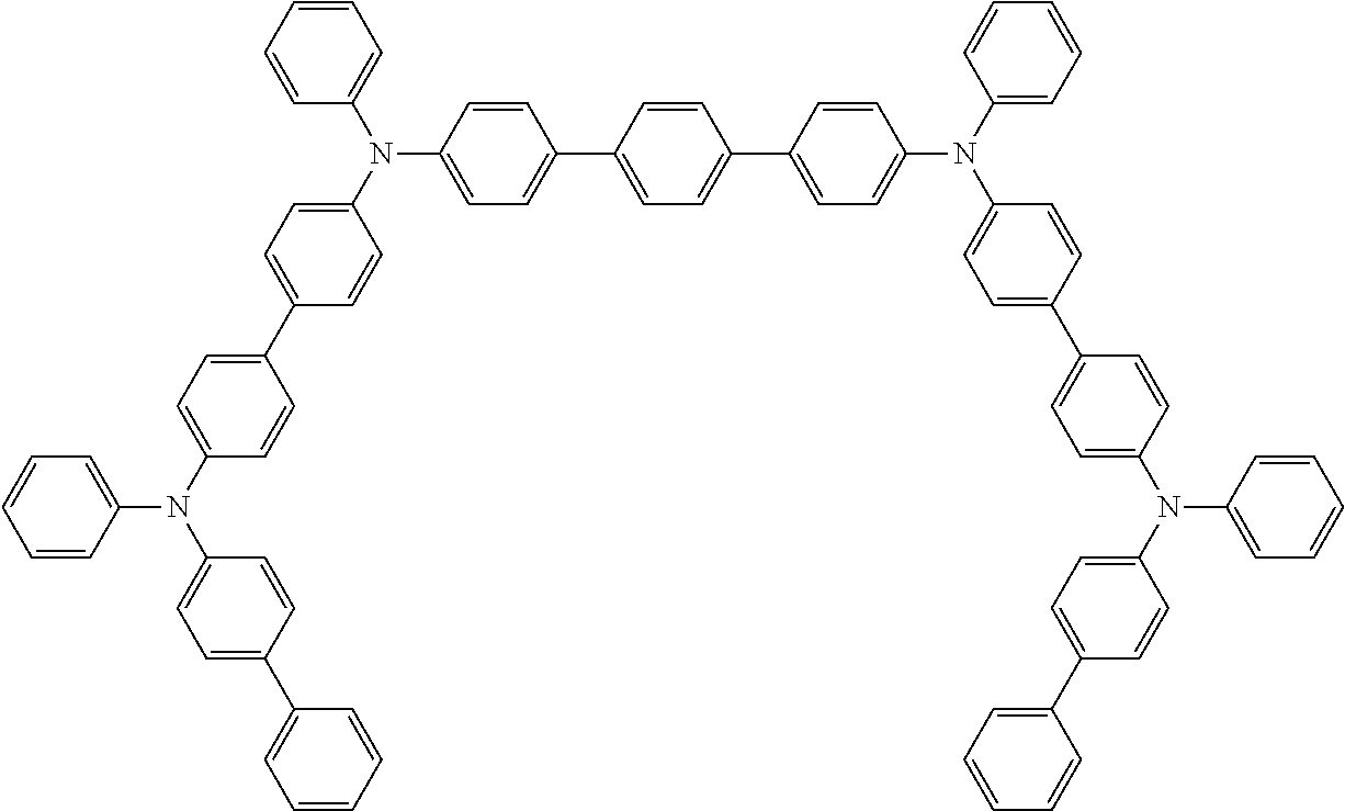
C1=CC=CC(N(C2=CC=C(C3=CC=CC=C3)C=C2)C2=CC=C(C3=CC=C(N(C4=CC=C(C5=CC=C(C6=CC=C(N(C7=CC=C(C8=CC=C(N(C9=CC=CC=C9)C9=CC=C(C%10=CC=CC=C%10)C=C9)C=C8)C=C7)C7=CC=CC=C7)C=C6)C=C5)C=C4)C4=CC=CC=C4)C=C3)C=C2)=C1
